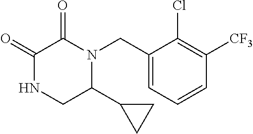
C1(=O)NCC(C2CC2)N(CC2=CC=CC([CF3])=C2Cl)C1=O
